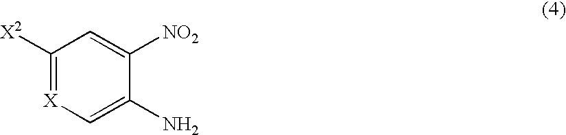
C1([X2])=[X]C=C(N)C([NO2])=C1
